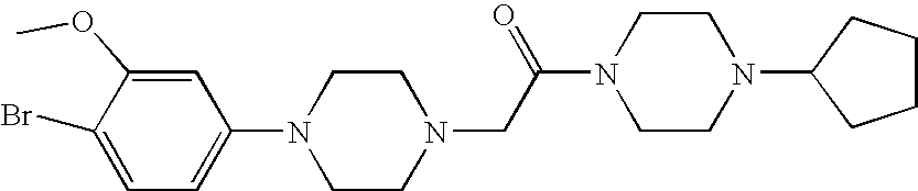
N1(C2=CC=C(Br)C(OC)=C2)CCN(CC(N2CCN(C3CCCC3)CC2)=O)CC1
